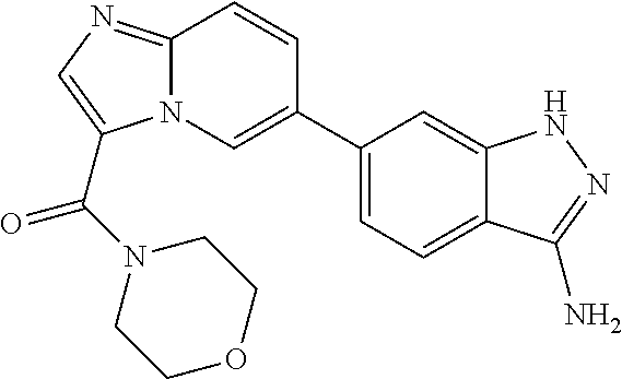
N12C(=NC=C1C(N1CCOCC1)=O)C=CC(C1=CC=C3C(=C1)NN=C3N)=C2
